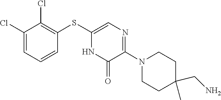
C1C(C)(CN)CCN(C2=NC=C(SC3=C(Cl)C(Cl)=CC=C3)NC2=O)C1
